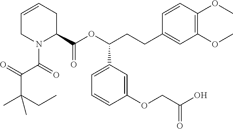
C1=CCC(C(OC(CCC2=CC(OC)=C(OC)C=C2)C2=CC=CC(OCC(O)=O)=C2)=O)N(C(C(C(CC)(C)C)=O)=O)C1
